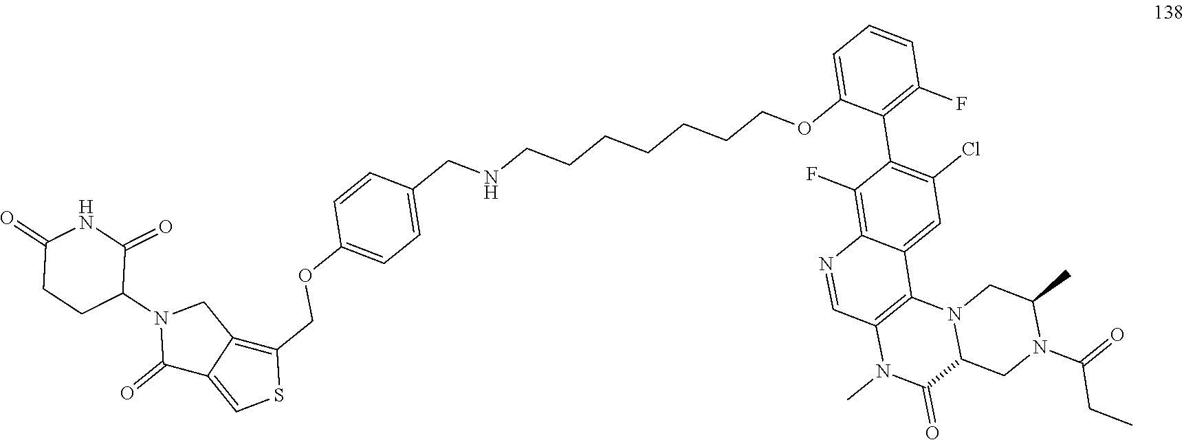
C1=C(OCCCCCCCNCC2=CC=C(OCC3=C4C(=CS3)C(=O)N(C3C(=O)NC(=O)CC3)C4)C=C2)C(C2=C(Cl)C=C3C(=C2F)N=CC2=C3N3C(C(=O)N2C)CN(C(=O)CC)C(C)C3)=C(F)C=C1
